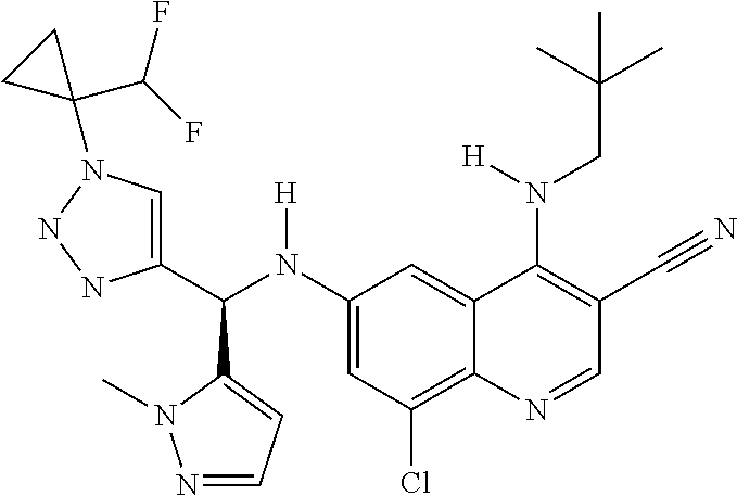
C1(N(C(C2=CN(C3(C(F)F)CC3)NN2)C2=CC=NN2C)[H])=CC(Cl)=C2C(=C1)C(N(CC(C)(C)C)[H])=C(C#N)C=N2
